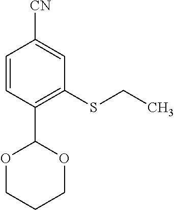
C1=CC(C2OCCCO2)=C(SCC)C=C1[CN]
